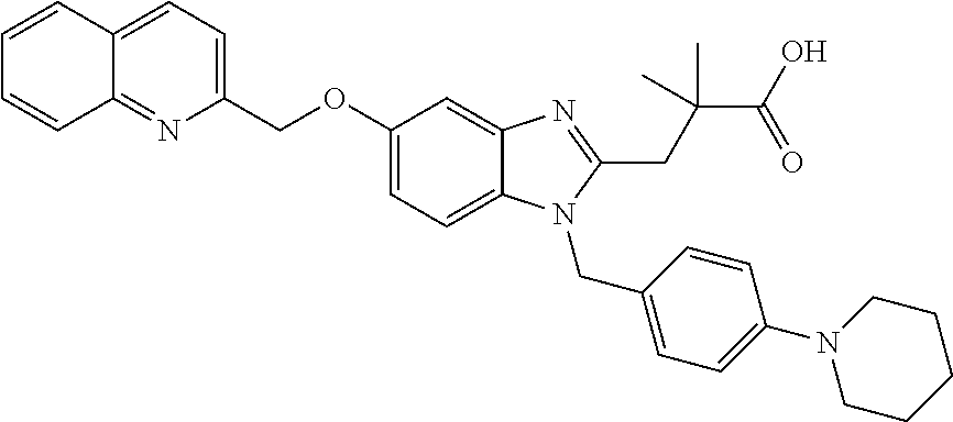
C1(COC2=CC=C3C(=C2)N=C(CC(C(O)=O)(C)C)N3CC2=CC=C(N3CCCCC3)C=C2)=CC=C2C(=N1)C=CC=C2
